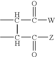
CC(C([W])=O)C(C)C(=O)[Z]
